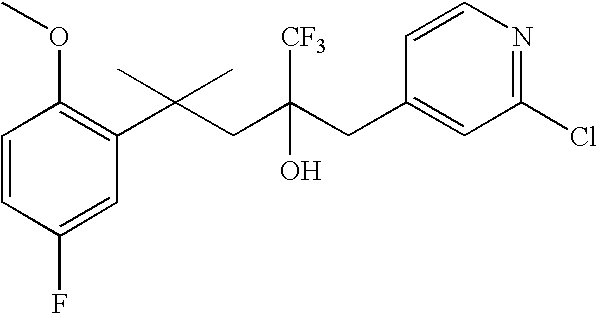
C1(F)=CC(C(CC(CC2=CC(Cl)=NC=C2)([CF3])O)(C)C)=C(OC)C=C1
